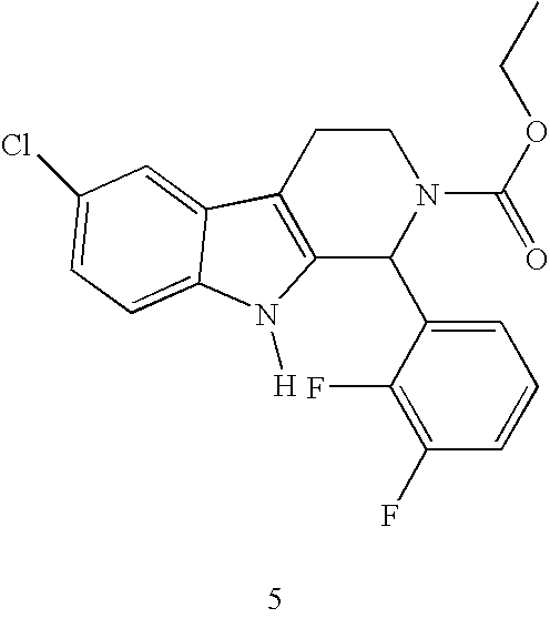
C12=C(CCN(C(=O)OCC)C1C1=CC=CC(F)=C1F)C1=CC(Cl)=CC=C1N2[H]
